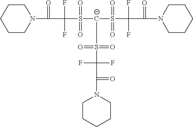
N1(C(=O)C(F)(F)S([C-](S(=O)(=O)C(F)(F)C(=O)N2CCCCC2)S(=O)(=O)C(F)(F)C(=O)N2CCCCC2)(=O)=O)CCCCC1
